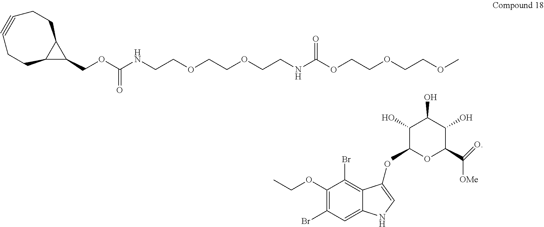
CCOC1=C(Br)C=C2C(=C1Br)C(O)=CN2.C1(O)C(C)OC(C(=O)[OMe])C(O)C1O.C1CC2C(CCC#C1)C2COC(NCCOCCOCCNC(OCCOCCOC)=O)=O
